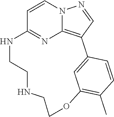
C1=CN2C3=C(C=N2)C2=CC(=C(C)C=C2)OCCNCCNC1=N3
